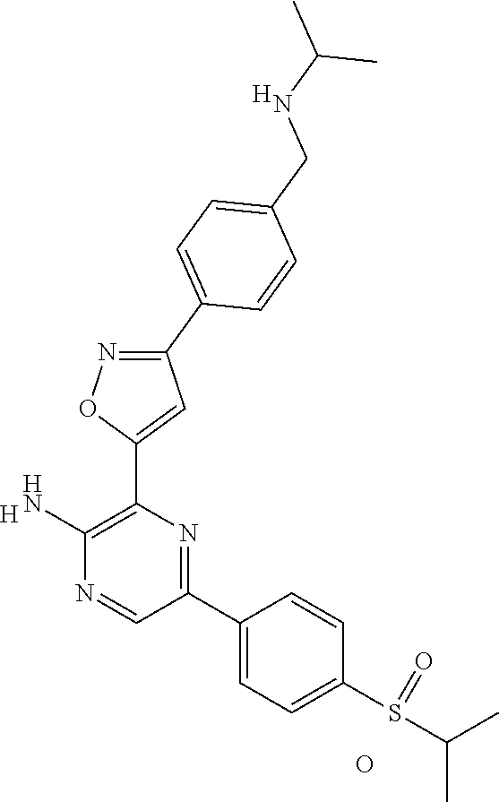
[H].C1(N)=C(C2=CC(C3=CC=C(CNC(C)C)C=C3)=NO2)N=C(C2=CC=C(S(=O)C(C)C)C=C2)C=N1.O.[H]
